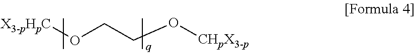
[X3-pHpC]OCCO[CHpX3-p]
